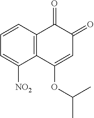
C1=CC2=C(C([NO2])=C1)C(OC(C)C)=CC(=O)C2=O
